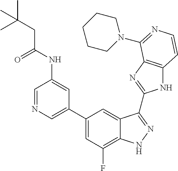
C1=C(C2=CC(F)=C3C(=C2)C(C2=NC4=C(N2)C=CN=C4N2CCCCC2)=NN3)C=C(NC(CC(C)(C)C)=O)C=N1
